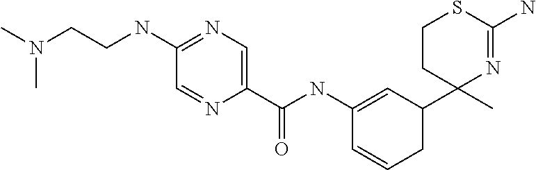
CN(CCNC1=NC=C(C(=O)NC2=CC(C3(C)N=C(N)SCC3)CC=C2)N=C1)C
